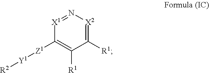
C1([R1])=[X2]N=[X1]C([Z1][Y1][R2])=C1[R1]
